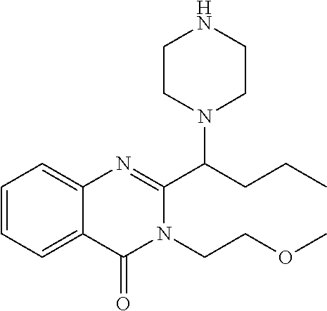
C1=CC=C2C(=C1)N=C(C(CCC)N1CCNCC1)N(CCOC)C2=O
